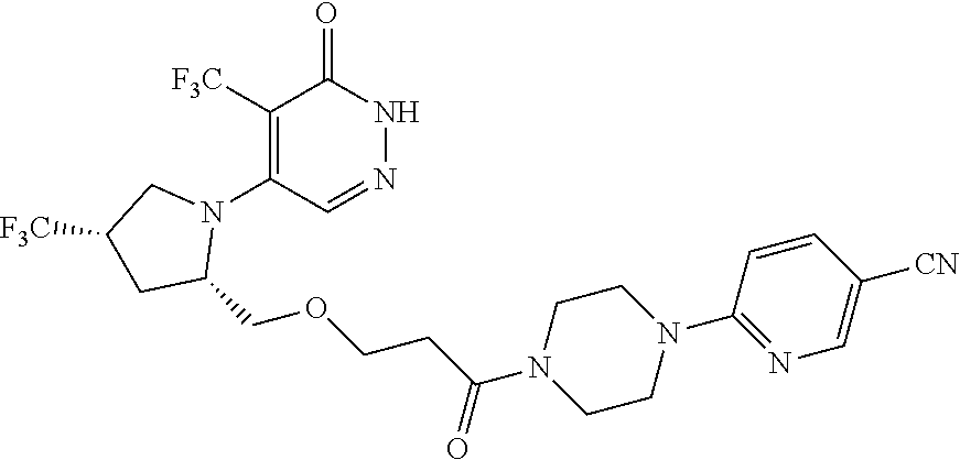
C1([F3C])=C(N2CC([F3C])CC2COCCC(=O)N2CCN(C3=NC=C([CN])C=C3)CC2)C=NNC1=O
